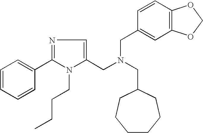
C1=CC=CC(C2=NC=C(CN(CC3CCCCCC3)CC3=CC4=C(C=C3)OCO4)N2CCCC)=C1
